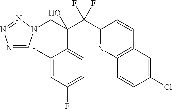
N1=CN(CC(C(C2=NC3=C(C=C2)C=C(Cl)C=C3)(F)F)(O)C2=CC=C(F)C=C2F)N=N1
